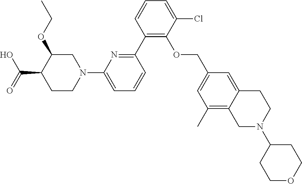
C1(C2=NC(N3CC(OCC)C(C(O)=O)CC3)=CC=C2)=C(OCC2=CC(C)=C3C(=C2)CCN(C2CCOCC2)C3)C(Cl)=CC=C1
